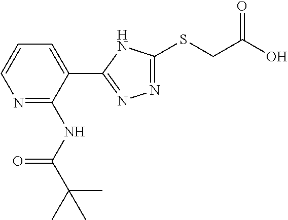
N1=C(SCC(O)=O)NC(C2=CC=CN=C2NC(C(C)(C)C)=O)=N1
